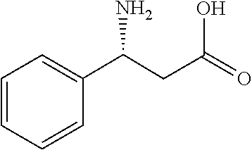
C1=CC=CC(C(N)CC(O)=O)=C1
